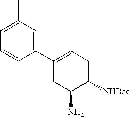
C1(C2=CCC([NHBoc])C(N)C2)=CC(C)=CC=C1
